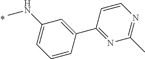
C1(NC)=CC=CC(C2=NC(C)=NC=C2)=C1
